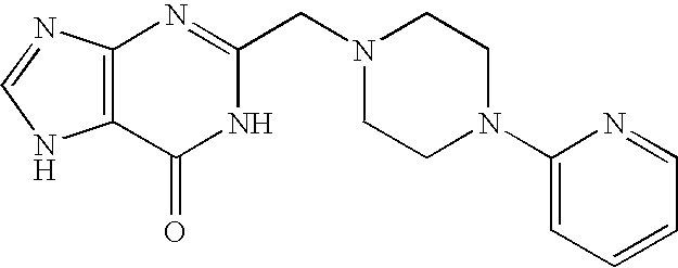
C12=C(N=C(CN3CCN(C4=CC=CC=N4)CC3)NC1=O)N=CN2
